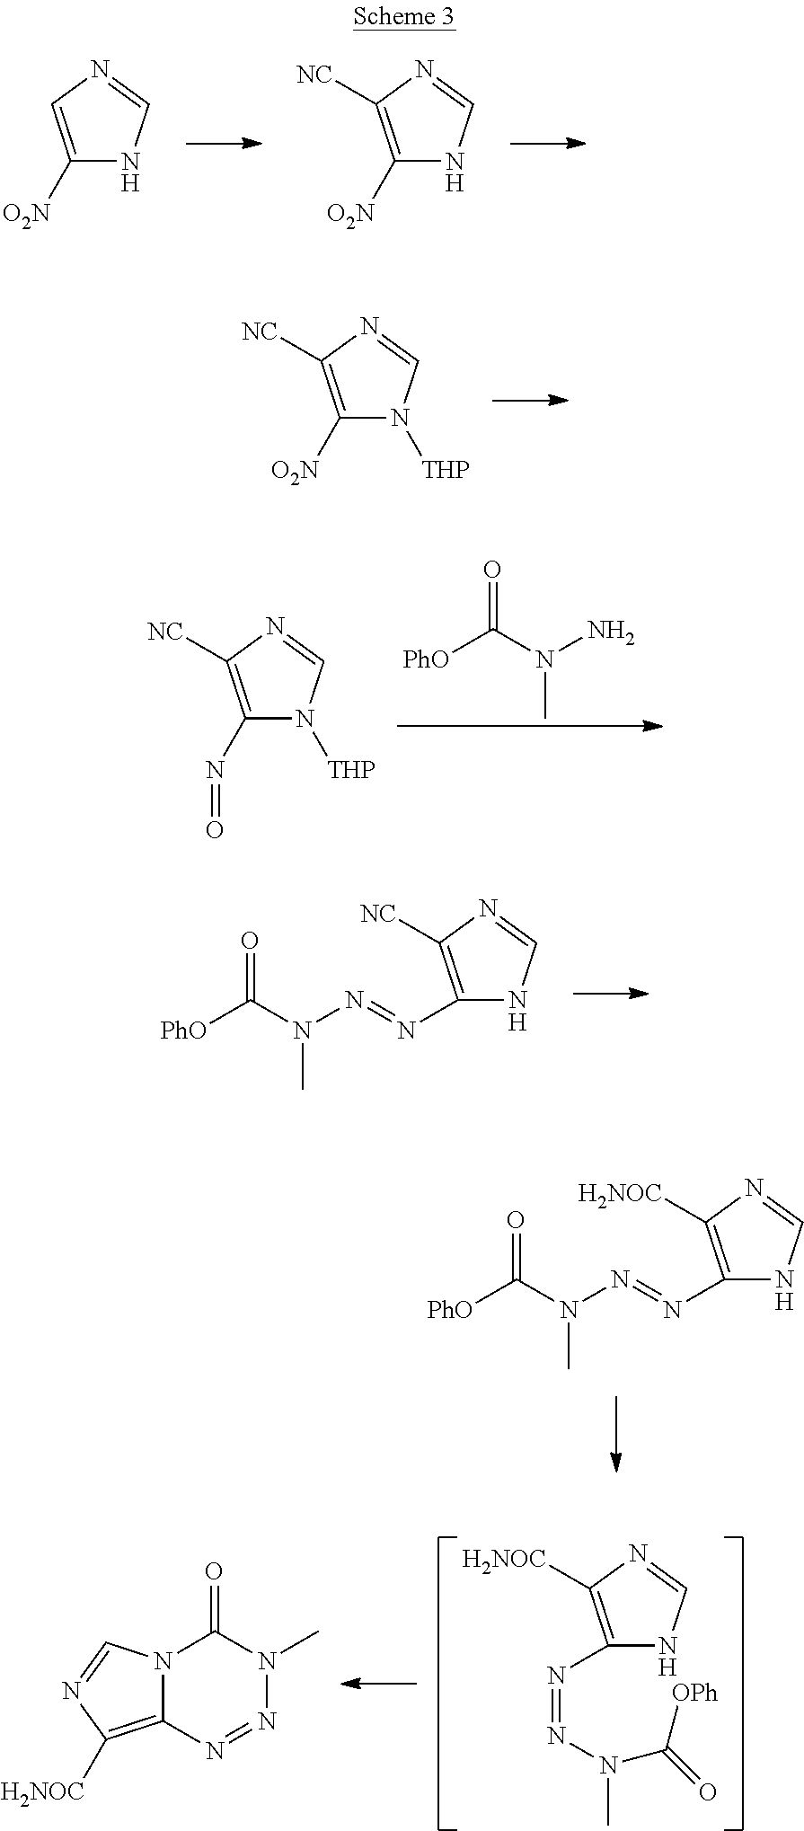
C1([O2N])=CN=CN1.C1([O2N])=C([NC])N=CN1.C1([O2N])=C([NC])N=CN1[THP].C1(N=O)=C([NC])N=CN1[THP].O=C(N(N)C)[PhO].C1(N=NN(C([PhO])=O)C)=C([NC])N=CN1.C1(N=NN(C([PhO])=O)C)=C([H2NOC])N=CN1.C1(N=NN(C)C(=O)[OPh])=C([H2NOC])N=CN1.C12=C([H2NOC])N=CN1C(=O)N(C)N=N2
